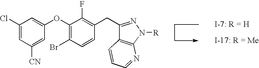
C1(Cl)=CC([CN])=CC(OC2=C(Br)C=CC(CC3=NN([R])C4=C3C=CC=N4)=C2F)=C1
